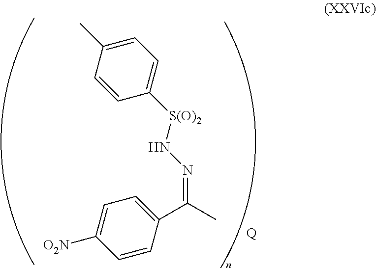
C1=C([O2N])C=CC(C(=NN[S(O)2]C2=CC=C(C)C=C2)C)=C1.[Q]
